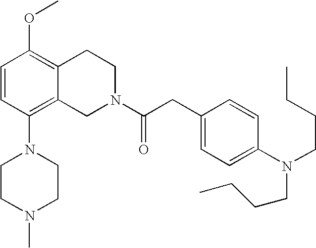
C1=CC(N2CCN(C)CC2)=C2C(=C1OC)CCN(C(CC1=CC=C(N(CCCC)CCCC)C=C1)=O)C2
